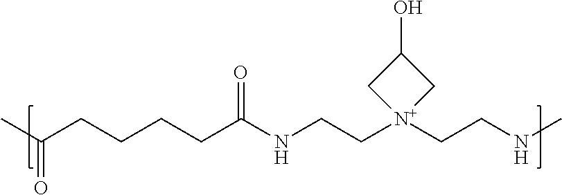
CC(CCCCC(NCC[N+]1(CCNC)CC(O)C1)=O)=O
